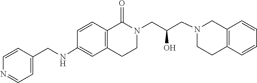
C1=CC=CC2=C1CN(CC(CN1C(=O)C3=C(C=C(NCC4=CC=NC=C4)C=C3)CC1)O)CC2
